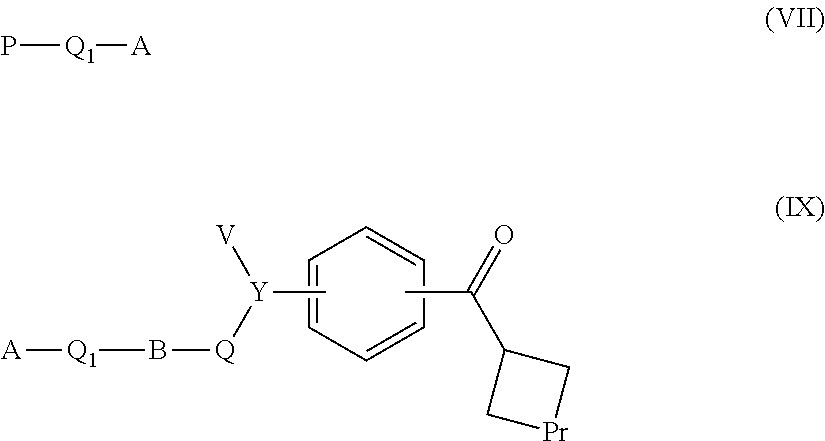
C1=CC=CC=C1.CC(=O)C1C[Pr]C1.C[Y]([V])[Q]B[Q1][A].P[Q1][A]
